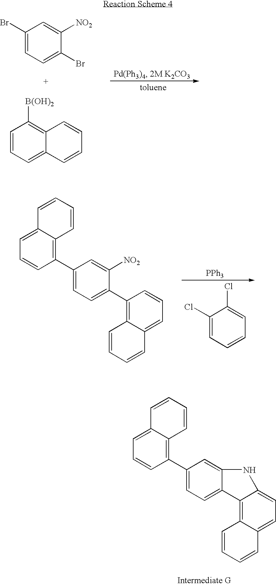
C1(Br)=CC=C(Br)C([NO2])=C1.C1=CC=C2C(=C1[B(OH)2])C=CC=C2.[PPh3].C1(Cl)=CC=CC=C1Cl.C1(C2=CC=C(C3=C4C(=CC=C3)C=CC=C4)C([NO2])=C2)=C2C(=CC=C1)C=CC=C2.C1(C2=CC=C3C(=C2)NC2=CC=C4C(=C32)C=CC=C4)=C2C(=CC=C1)C=CC=C2
